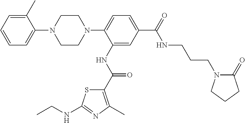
C1CN(C2=CC=C(C(=O)NCCCN3C(=O)CCC3)C=C2NC(C2=C(C)N=C(NCC)S2)=O)CCN1C1=CC=CC=C1C
